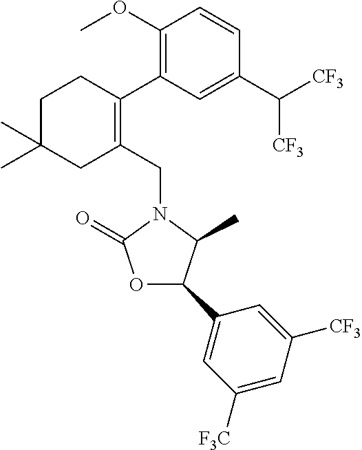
C1C(C)(C)CC(CN2C(=O)OC(C3=CC([F3C])=CC([CF3])=C3)C2C)=C(C2=C(OC)C=CC(C([CF3])[CF3])=C2)C1
